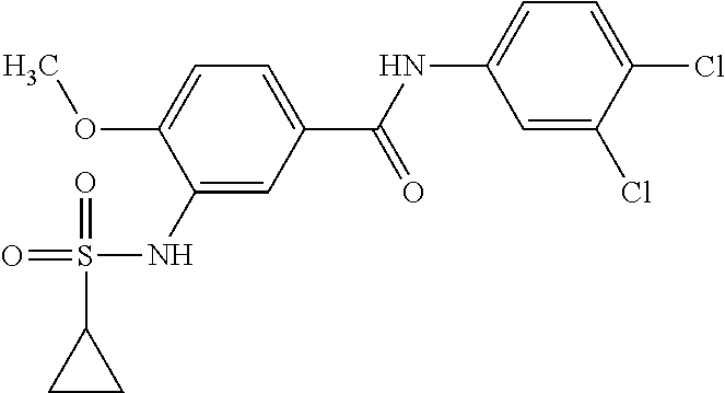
C1(NS(=O)(=O)C2CC2)=CC(C(NC2=CC=C(Cl)C(Cl)=C2)=O)=CC=C1OC
